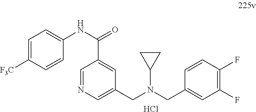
C1=C([F3C])C=CC(NC(=O)C2=CC(CN(CC3=CC(F)=C(F)C=C3)C3CC3)=CN=C2)=C1.Cl
